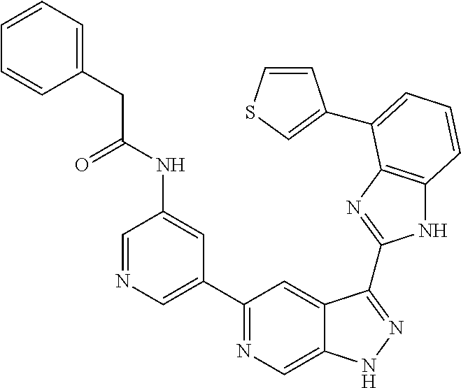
C1=NC=C(C2=NC=C3C(=C2)C(C2=NC4=C(N2)C=CC=C4C2=CSC=C2)=NN3)C=C1NC(CC1=CC=CC=C1)=O
